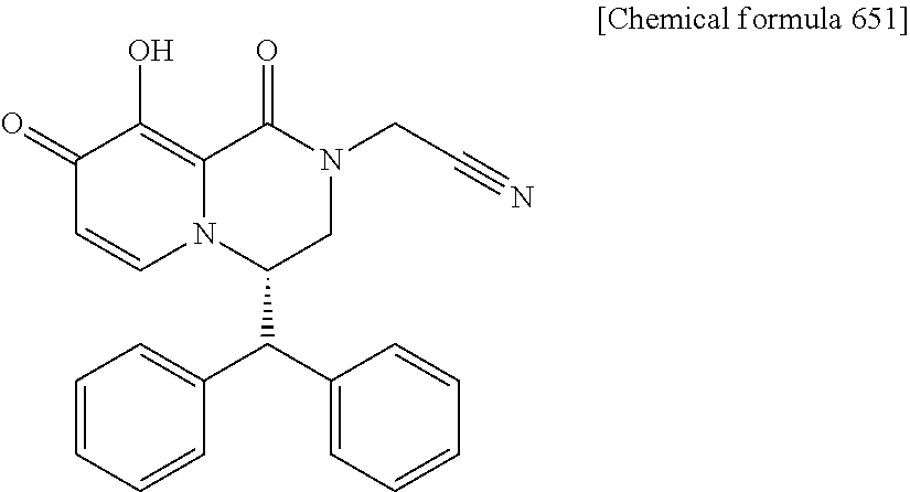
C1(=O)C=CN2C(=C1O)C(=O)N(CC#N)CC2C(C1=CC=CC=C1)C1=CC=CC=C1
